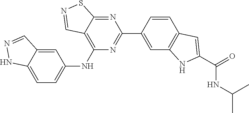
C1(NC2=CC=C3C(=C2)C=NN3)=C2C(=NC(C3=CC4=C(C=C3)C=C(C(=O)NC(C)C)N4)=N1)SN=C2
